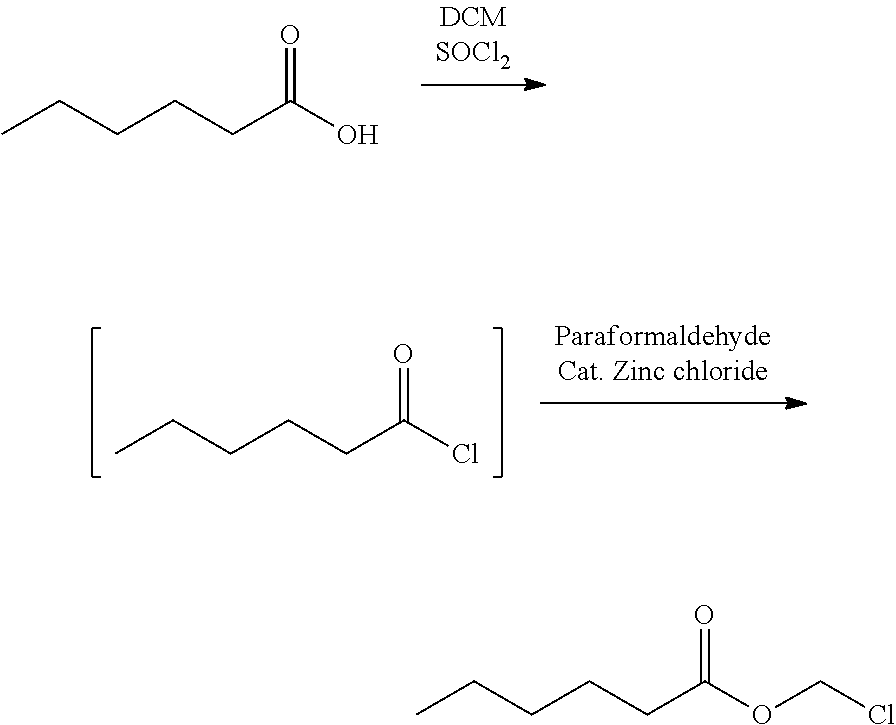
CCCCCC(O)=O.CCCCCC(Cl)=O.CCCCCC(OCCl)=O
